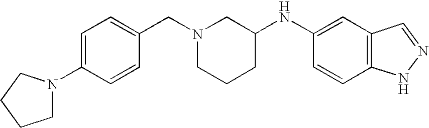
C1=C(N2CCCC2)C=CC(CN2CCCC(NC3=CC4=C(C=C3)NN=C4)C2)=C1
